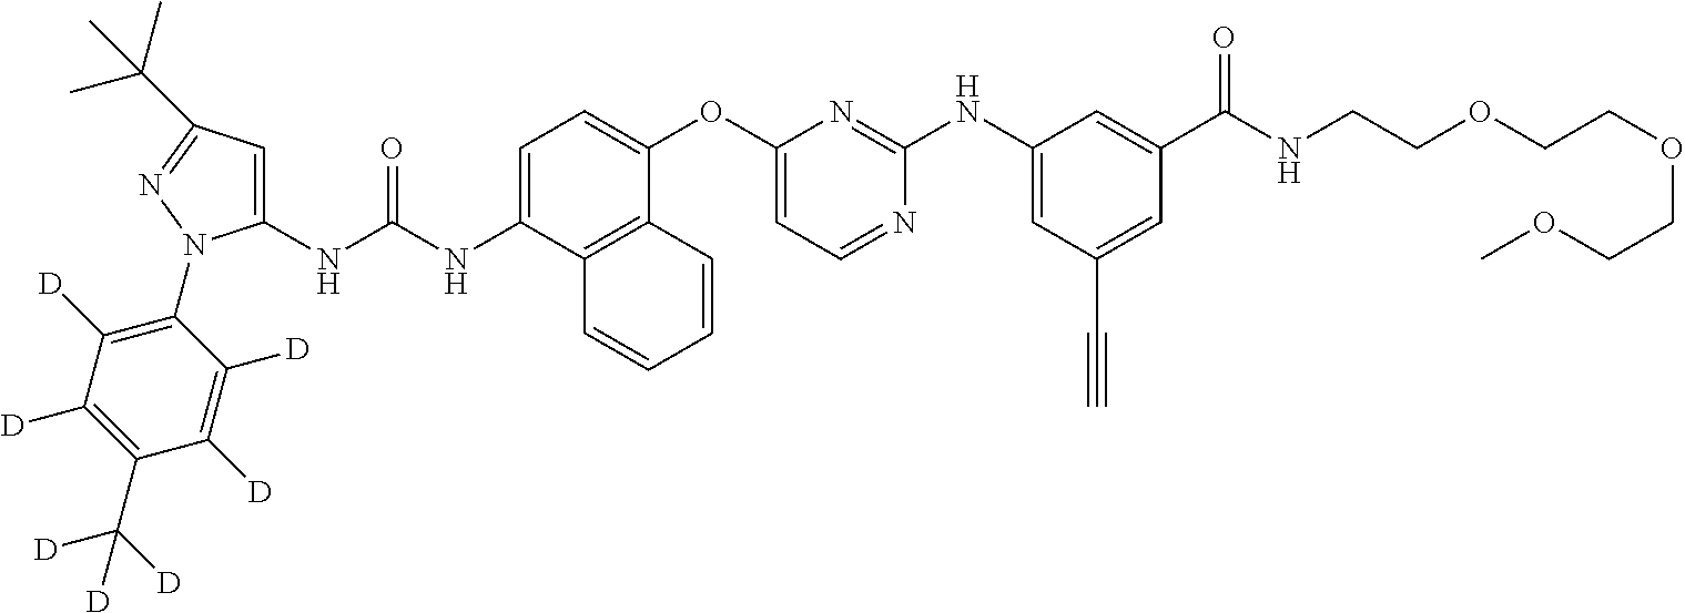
C1(NC(NC2=CC=C(OC3=CC=NC(NC4=CC(C#C)=CC(C(NCCOCCOCCOC)=O)=C4)=N3)C3=C2C=CC=C3)=O)=CC(C(C)(C)C)=NN1C1=C([D])C([D])=C(C([D])([D])[D])C([D])=C1[D]
